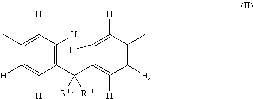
C1(C(C2=C([H])C([H])=C(C)C([H])=C2[H])([R11])[R10])=C([H])C([H])=C(C)C([H])=C1[H]
